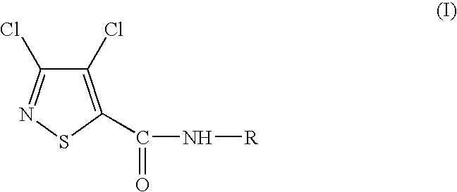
C1(Cl)=C(C(N[R])=O)SN=C1Cl
